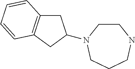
C1CN(C2CC3=C(C2)C=CC=C3)CCCN1
